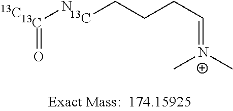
[13C](N)=O.C(CCC=[N+](C)C)[13C].[13C]
